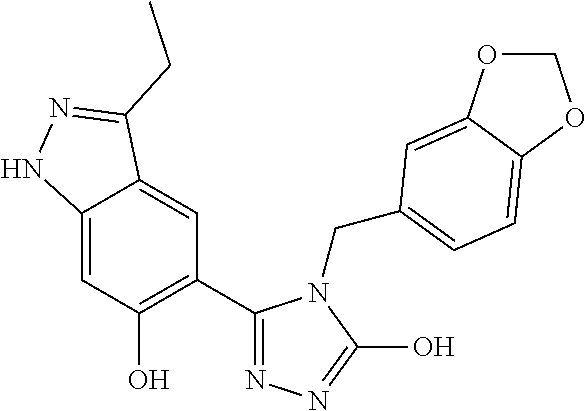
C12=CC(O)=C(C3=NN=C(O)N3CC3=CC=C4C(=C3)OCO4)C=C1C(CC)=NN2
